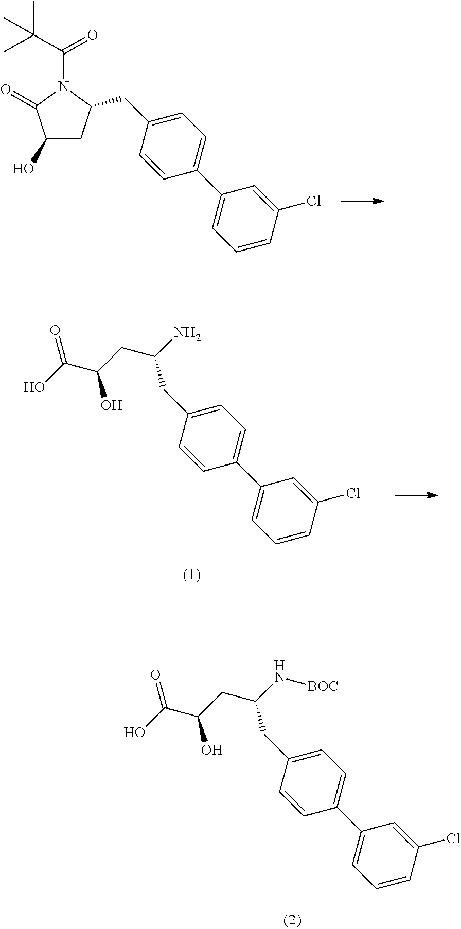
CC(C(=O)N1C(=O)C(O)CC1CC1=CC=C(C2=CC=CC(Cl)=C2)C=C1)(C)C.C1(CC(CC(C(=O)O)O)N)=CC=C(C2=CC=CC(Cl)=C2)C=C1.C1(CC(CC(C(=O)O)O)N[BOC])=CC=C(C2=CC=CC(Cl)=C2)C=C1
